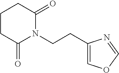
C1C(=O)N(CCC2=COC=N2)C(=O)CC1
